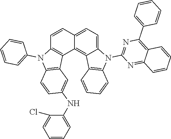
N1(C2=CC=CC=C2)C2=C(C3=C1C=CC1=CC=C4N(C5=NC(C6=CC=CC=C6)=C6C(=N5)C=CC=C6)C5=C(C4=C31)C=CC=C5)C=C(NC1=CC=CC=C1Cl)C=C2
